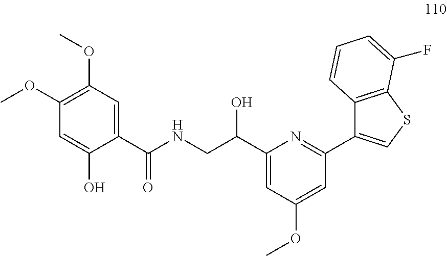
C(NCC(O)C1=CC(OC)=CC(C2=CSC3=C2C=CC=C3F)=N1)(=O)C1=CC(OC)=C(OC)C=C1O
